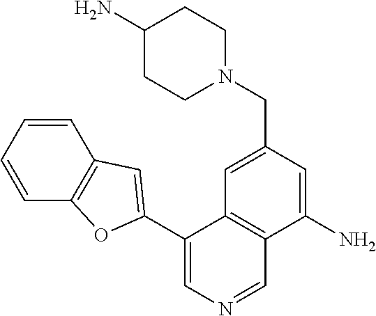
C1(C2=CC3=C(C=CC=C3)O2)=CN=CC2=C1C=C(CN1CCC(N)CC1)C=C2N
